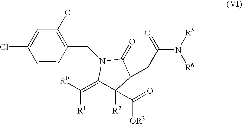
C(N1C(=C([R1])[R0])C([R2])(C(=O)[OR3])C(CC(=O)N([R6])[R5])C1=O)C1=C(Cl)C=C(Cl)C=C1
